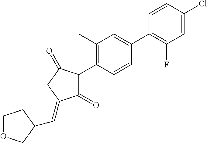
C1(=O)C(C2=C(C)C=C(C3=C(F)C=C(Cl)C=C3)C=C2C)C(=O)CC1=CC1COCC1
